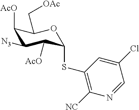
C1([AcO])C([N3])C([AcO])C(SC2=C([NC])N=CC(Cl)=C2)OC1C[OAc]
